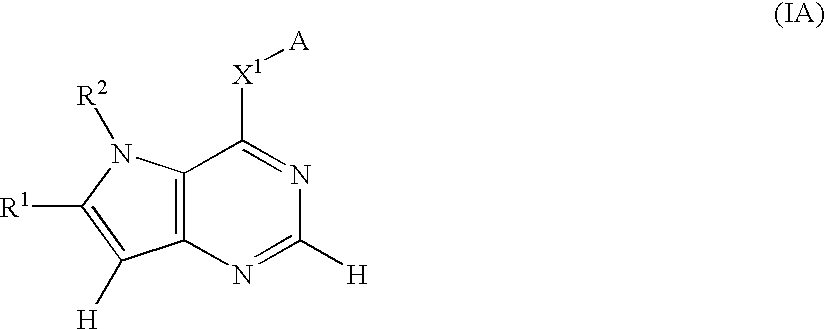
C12=C(N([R2])C([R1])=C1[H])C([X1][A])=NC([H])=N2
